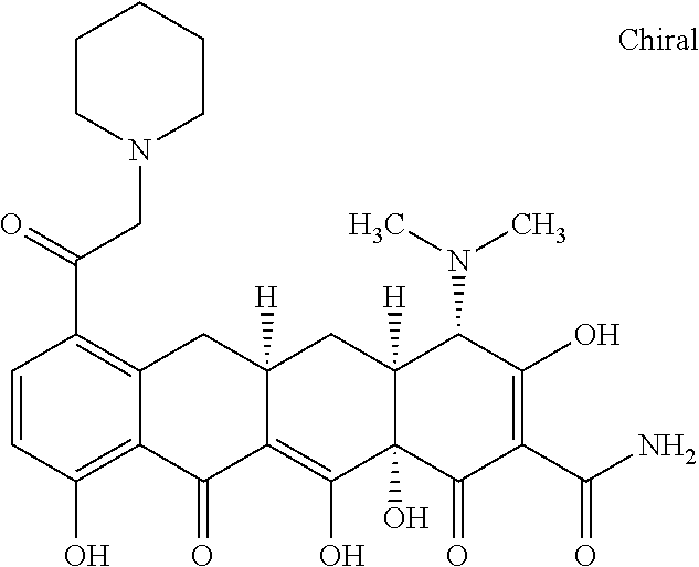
C12([H])C(O)(C(=O)C(C(N)=O)=C(O)C1N(C)C)C(O)=C1C([H])(C2)CC2=C(C(=O)CN3CCCCC3)C=CC(O)=C2C1=O
